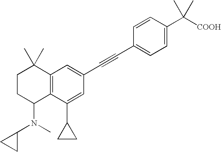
C1=C(C([COOH])(C)C)C=CC(C#CC2=CC3=C(C(C4CC4)=C2)C(N(C)C2CC2)CCC3(C)C)=C1
